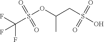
S(OC(CS(O)(=O)=O)C)(C(F)(F)F)(=O)=O
